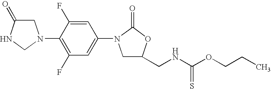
C1C(=O)NCN1C1=C(F)C=C(N2CC(CNC(=S)OCCC)OC2=O)C=C1F
